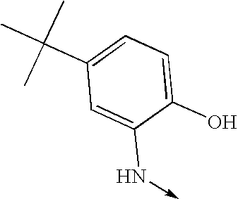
C1=C(C(C)(C)C)C=C(N->C)C(O)=C1
